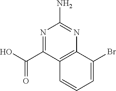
N1=C(C(O)=O)C2=C(N=C1N)C(Br)=CC=C2
